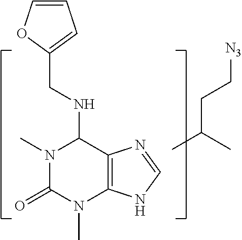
N1(C)C(=O)N(C)C2=C(C1NCC1=CC=CO1)N=CN2.CC(C)CC[N3]
